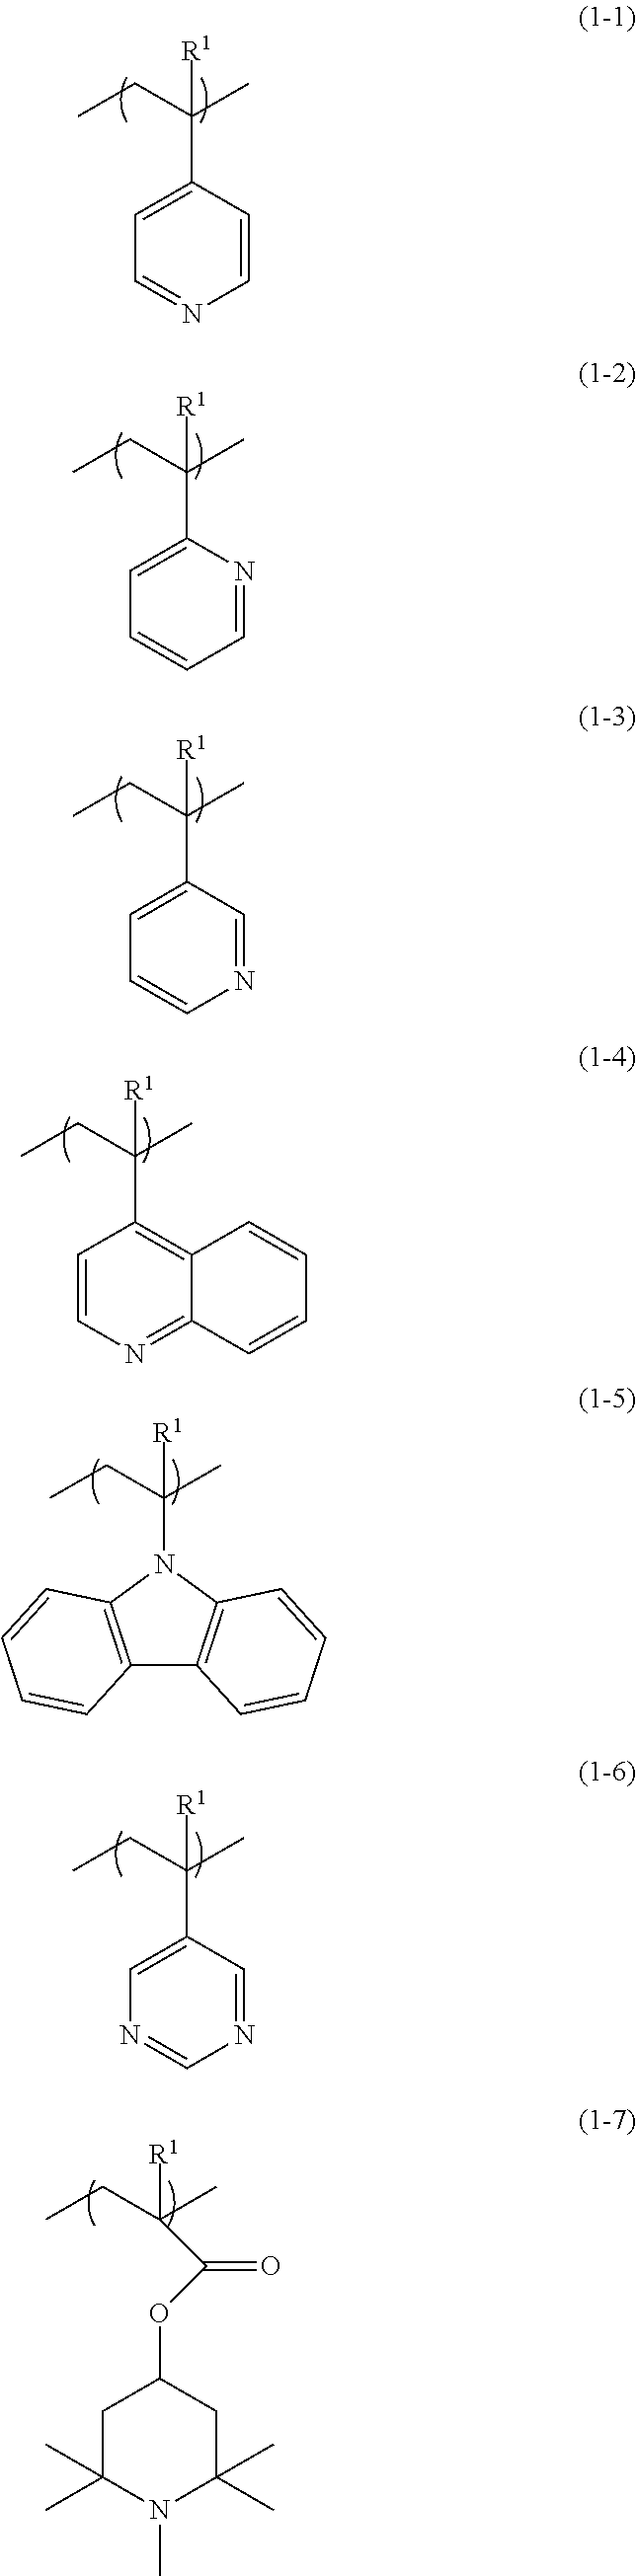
CCC(C)([R1])C1=CC=NC=C1.CCC(C)([R1])C1=CC=CC=N1.CCC(C)([R1])C1=CC=CN=C1.CCC(C)([R1])C1=C2C(=NC=C1)C=CC=C2.CCC(C)([R1])C1=CN=CN=C1.CCC(C)([R1])C(OC1CC(C)(C)N(C)C(C)(C)C1)=O.CCC(C)([R1])N1C2=C(C3=C1C=CC=C3)C=CC=C2
